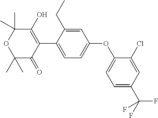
C1(C)(C)C(=O)C(C2=CC=C(OC3=CC=C(C(F)(F)F)C=C3Cl)C=C2CC)=C(O)C(C)(C)O1
